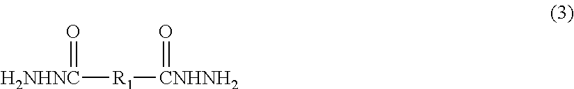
[H2NHNC]([R1][CNHNH2]=O)=O
